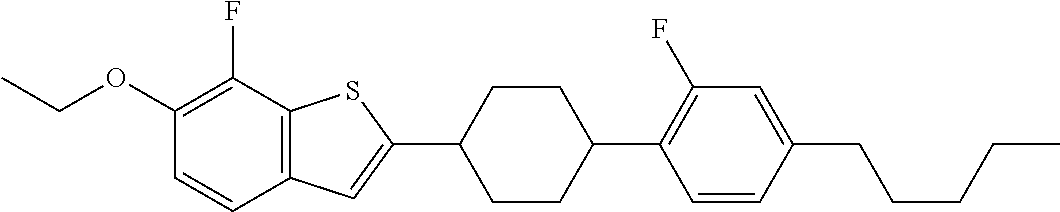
CCOC1=C(F)C2=C(C=C1)C=C(C1CCC(C3=C(F)C=C(CCCCC)C=C3)CC1)S2
